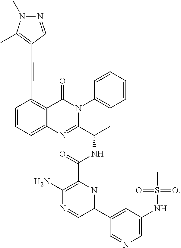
C1=CC=C2C(=C1C#CC1=C(C)N(C)N=C1)C(=O)N(C1=CC=CC=C1)C(C(C)NC(C1=C(N)N=CC(C3=CC(NS(C)(=O)=O)=CN=C3)=N1)=O)=N2
